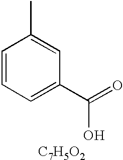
C1=CC=C(C(=O)O)C=C1C.[C7H5O2]
